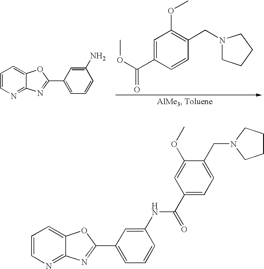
C1=CN=C2C(=C1)OC(C1=CC=CC(NC(C3=CC=C(CN4CCCC4)C(OC)=C3)=O)=C1)=N2.C1=CN=C2C(=C1)OC(C1=CC=CC(N)=C1)=N2.C1=CC(C(OC)=O)=CC(OC)=C1CN1CCCC1
